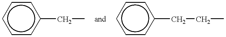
c1cc(CC)ccc1.c1cc(CCC)ccc1
